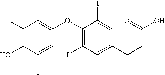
C1(I)=C(O)C(I)=CC(OC2=C(I)C=C(CCC(O)=O)C=C2I)=C1
